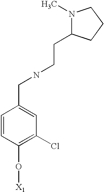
C1=CC(O[X1])=C(Cl)C=C1CNCCC1N(C)CCC1
